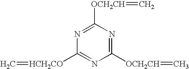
N1=C([OCH2CH]=C)N=C([OCH2CH]=C)N=C1[HCH2CO]=C
